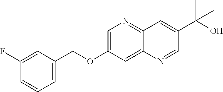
C1=C(COC2=CN=C3C(=C2)N=CC(C(O)(C)C)=C3)C=C(F)C=C1
